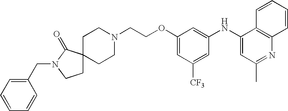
C1CN(CCOC2=CC([CF3])=CC(NC3=CC(C)=NC4=C3C=CC=C4)=C2)CCC12CCN(CC1=CC=CC=C1)C2=O
